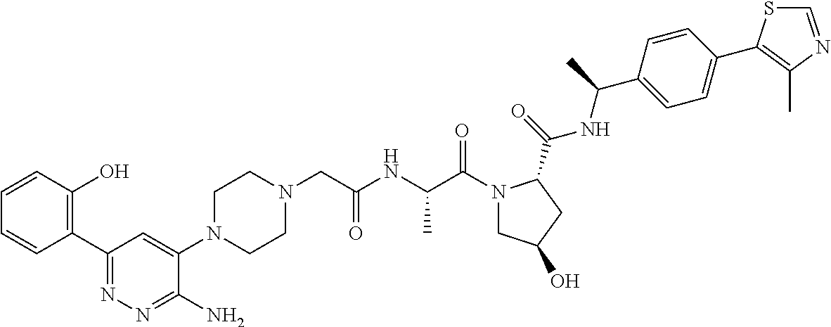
C1(C2=C(O)C=CC=C2)=NN=C(N)C(N2CCN(CC(NC(C(N3CC(O)CC3C(NC(C3=CC=C(C4=C(C)N=CS4)C=C3)C)=O)=O)C)=O)CC2)=C1
